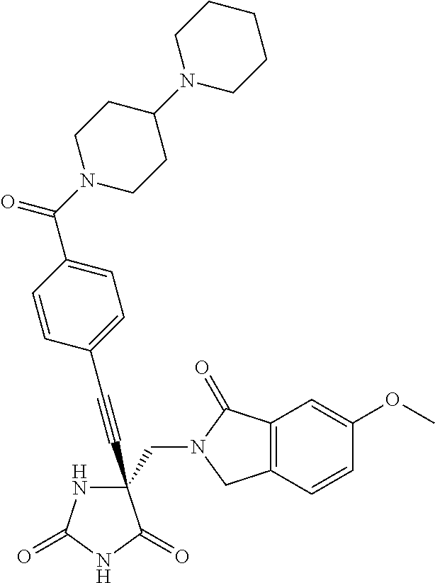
C(#CC1(CN2C(=O)C3=C(C2)C=CC(OC)=C3)NC(=O)NC1=O)C1=CC=C(C(N2CCC(N3CCCCC3)CC2)=O)C=C1
